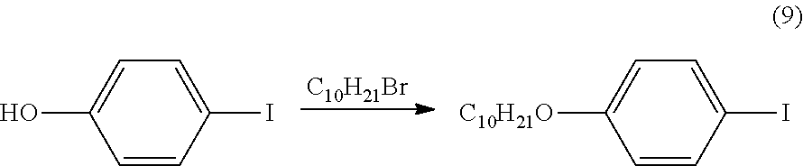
[C10H21Br].C1(I)=CC=C(O)C=C1.C1(I)=CC=C([C10H21O])C=C1
